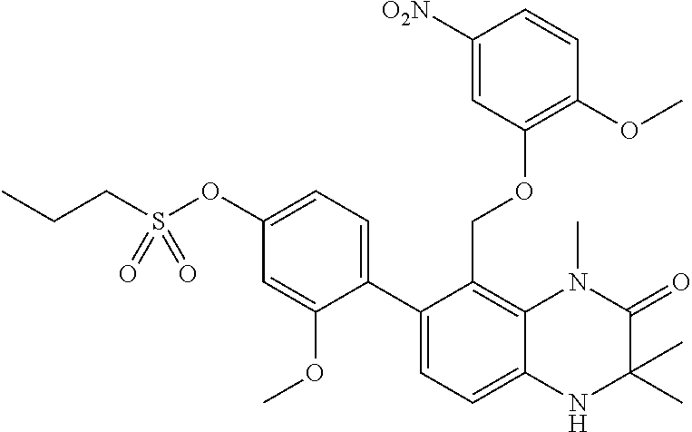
C12=C(COC3=C(OC)C=CC([O2N])=C3)C(C3=CC=C(OS(CCC)(=O)=O)C=C3OC)=CC=C1NC(C)(C)C(=O)N2C
